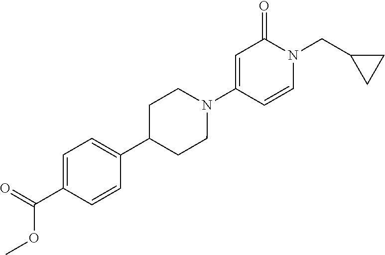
N1(C2=CC(=O)N(CC3CC3)C=C2)CCC(C2=CC=C(C(=O)OC)C=C2)CC1
